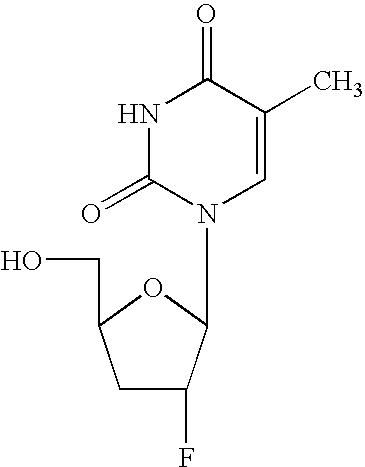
C1C(F)C(N2C=C(C)C(=O)NC2=O)OC1CO
